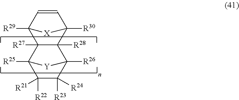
C12([R27])C([R28])(C3([R30])C=CC1([R29])[X]3)C1([R26])C([R23])([R24])C([R22])([R21])C2([R25])[Y]1
